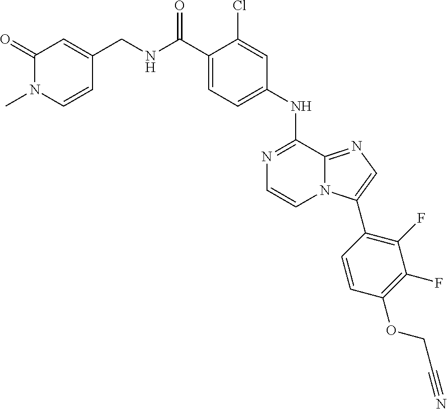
C1(CNC(C2=CC=C(NC3=NC=CN4C3=NC=C4C3=C(F)C(F)=C(OCC#N)C=C3)C=C2Cl)=O)=CC(=O)N(C)C=C1
